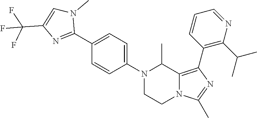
C1(C)=NC(C2=C(C(C)C)N=CC=C2)=C2C(C)N(C3=CC=C(C4=NC(C(F)(F)F)=CN4C)C=C3)CCN12
